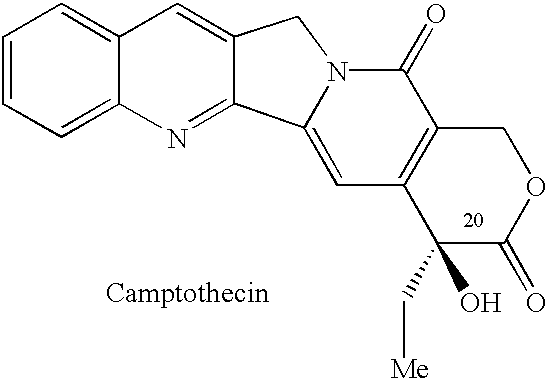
C12=CC=CC=C1N=C1C(=C2)CN2C(=O)C3=C(C(C[Me])(O)C(=O)OC3)C=C12
